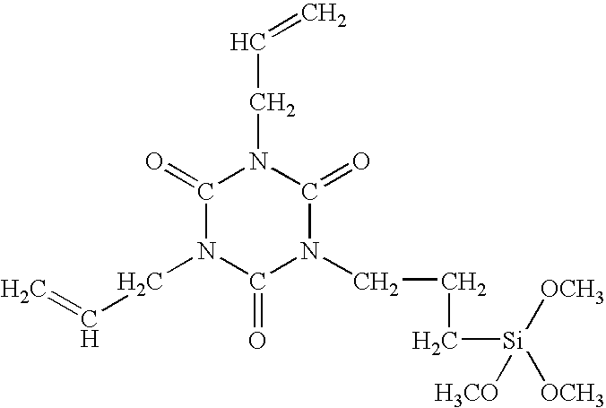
C1(=O)N(CC=C)C(=O)N(CCC[Si]([OCH3])([OCH3])[H3CO])C(=O)N1CC=C
